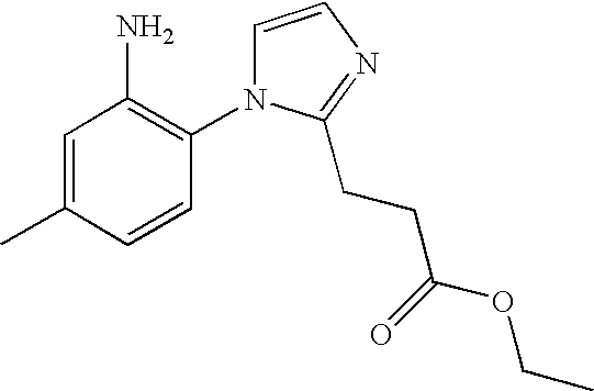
C1=C(C)C=CC(N2C=CN=C2CCC(OCC)=O)=C1N
